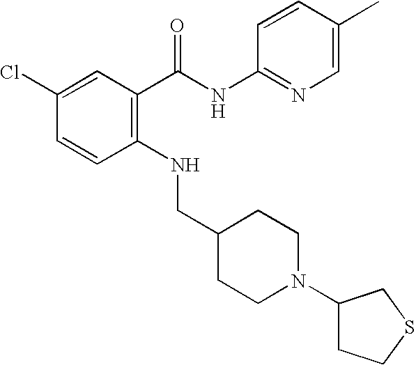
C1(Cl)=CC(C(NC2=NC=C(C)C=C2)=O)=C(NCC2CCN(C3CCSC3)CC2)C=C1
